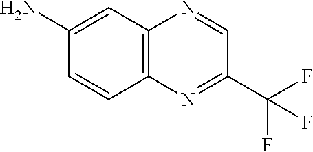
C1=CC2=C(C=C1N)N=CC(C(F)(F)F)=N2
